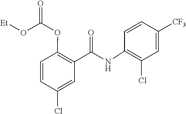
O(C(OC1=C(C(=O)NC2=C(Cl)C=C([CF3])C=C2)C=C(Cl)C=C1)=O)[Et]
